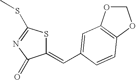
C1(=CC2=CC3=C(OCO3)C=C2)SC(SC)=NC1=O
